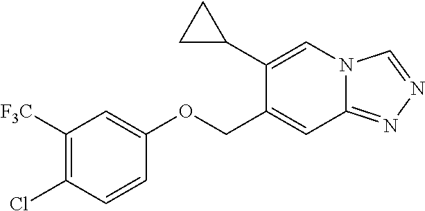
C1([F3C])=C(Cl)C=CC(OCC2=CC3=NN=CN3C=C2C2CC2)=C1
